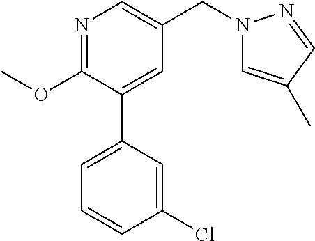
C1(OC)=NC=C(CN2C=C(C)C=N2)C=C1C1=CC=CC(Cl)=C1
